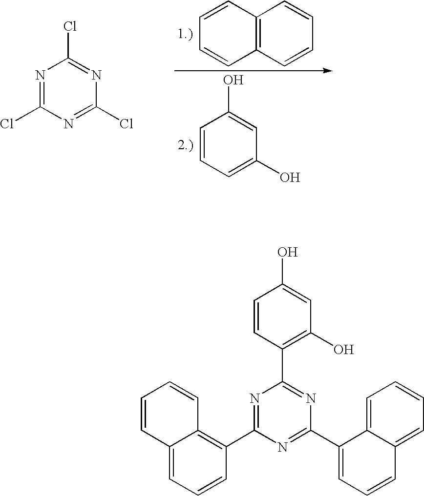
C1=CC2=C(C=C1)C=CC=C2.N1=C(Cl)N=C(Cl)N=C1Cl.C1=CC=C(O)C=C1O.C1=CC2=CC=CC(C3=NC(C4=C(O)C=C(O)C=C4)=NC(C4=CC=CC5=CC=CC=C45)=N3)=C2C=C1
